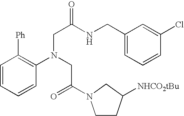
C1=CC=CC(N(CC(=O)N2CCC([NHCO2tBu])C2)CC(NCC2=CC=CC(Cl)=C2)=O)=C1[Ph]
